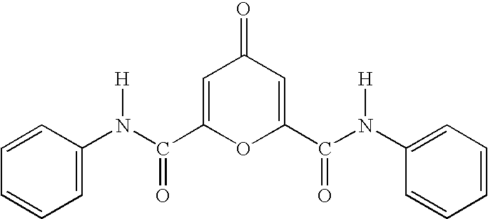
C1=C(C(N(C2=CC=CC=C2)[H])=O)OC(C(N(C2=CC=CC=C2)[H])=O)=CC1=O
